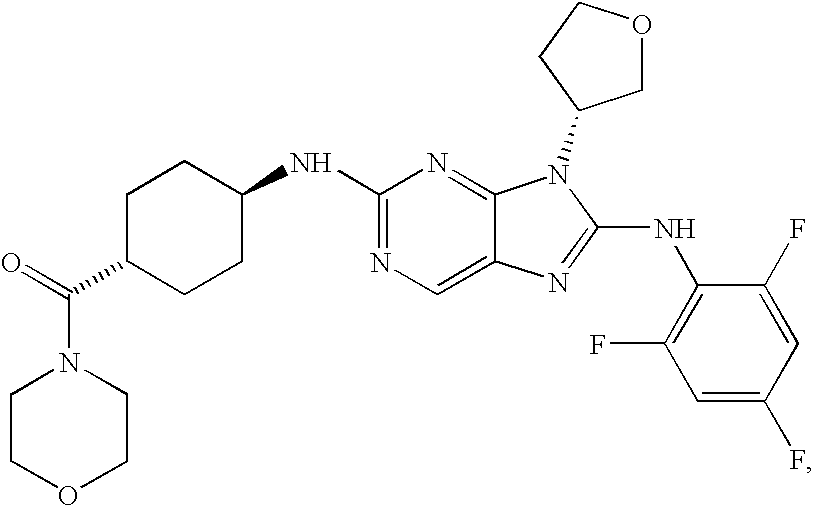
C1CC(NC2=NC=C3C(=N2)N(C2COCC2)C(NC2=C(F)C=C(F)C=C2F)=N3)CCC1C(=O)N1CCOCC1
